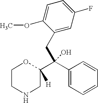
C1CNCC(C(C2=CC=CC=C2)(CC2=CC(F)=CC=C2OC)O)([H])O1
